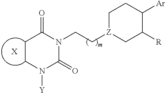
C1CC(=O)N(CC[Z]2CC([R])C([Ar])CC2)C(=O)N1[Y].[X]
